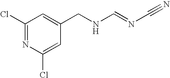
C1=C(Cl)N=C(Cl)C=C1CNC=NC#N
